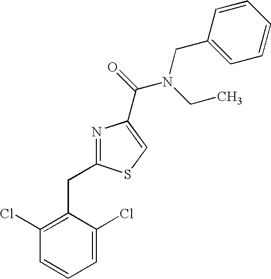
N1=C(CC2=C(Cl)C=CC=C2Cl)SC=C1C(=O)N(CC)CC1=CC=CC=C1
